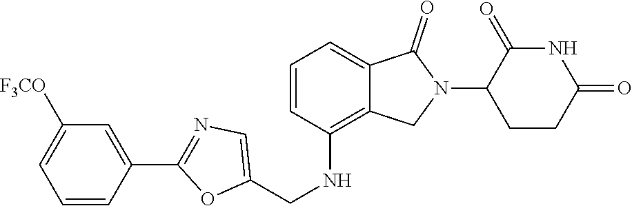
C1(NCC2=CN=C(C3=CC([F3CO])=CC=C3)O2)=C2C(=CC=C1)C(=O)N(C1CCC(=O)NC1=O)C2
